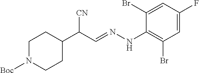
C1N([Boc])CCC(C(C=NNC2=C(Br)C=C(F)C=C2Br)[CN])C1
